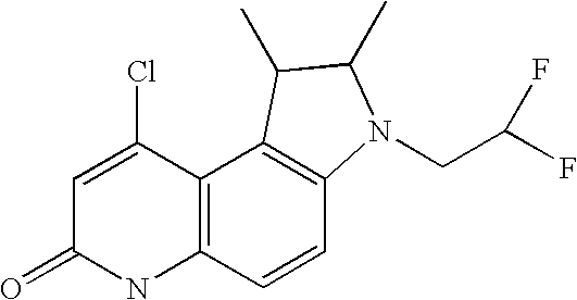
C12=C(C=CC3=C1C(C)C(C)N3CC(F)F)NC(=O)C=C2Cl
